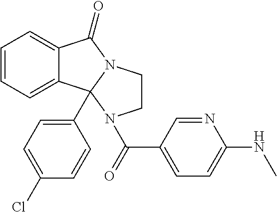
C1=CC=C2C(=C1)C(=O)N1CCN(C(C3=CC=C(NC)N=C3)=O)C21C1=CC=C(Cl)C=C1
